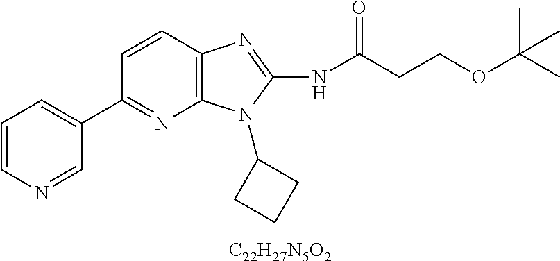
C1=CC2=C(N=C1C1=CC=CN=C1)N(C1CCC1)C(NC(CCOC(C)(C)C)=O)=N2.[C22H27N5O2]
